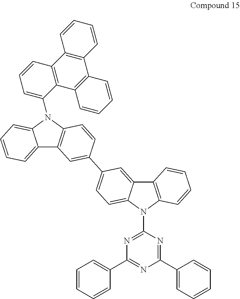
C1(N2C3=CC=CC=C3C3=C2C=CC(C2=CC=C4C(=C2)C2=C(N4C4=NC(C5=CC=CC=C5)=NC(C5=CC=CC=C5)=N4)C=CC=C2)=C3)=CC=CC2=C1C1=C(C3=C2C=CC=C3)C=CC=C1
